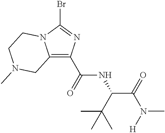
C12=C(C(=O)NC(C(=O)N([H])C)C(C)(C)C)N=C(Br)N1CCN(C)C2
